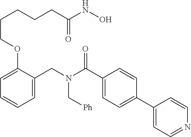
C1=C(CN(C(C2=CC=C(C3=CC=NC=C3)C=C2)=O)C[Ph])C(OCCCCCC(NO)=O)=CC=C1
